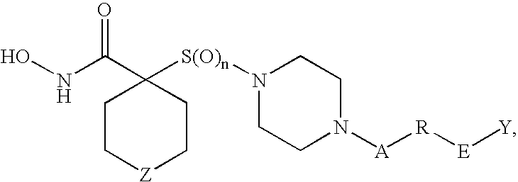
C1C[Z]CCC1(C(NO)=O)[S(O)n]N1CCN([A][R][E][Y])CC1
